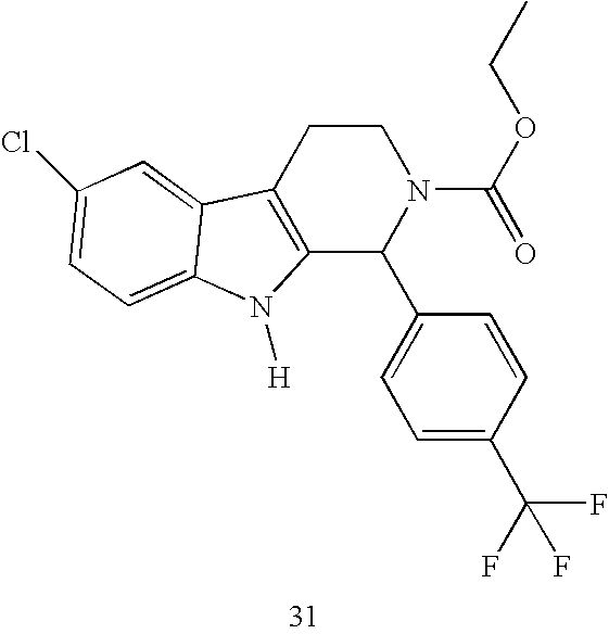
C12=C(CCN(C(=O)OCC)C1C1=CC=C(C(F)(F)F)C=C1)C1=CC(Cl)=CC=C1N2[H]
